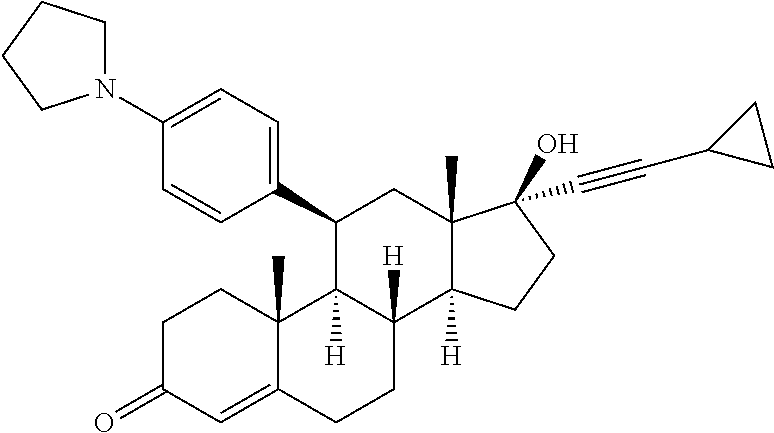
C1(C2C3([H])C([H])(C4([H])C(C)(C2)C(O)(C#CC2CC2)CC4)CCC2=CC(=O)CCC32C)=CC=C(N2CCCC2)C=C1
